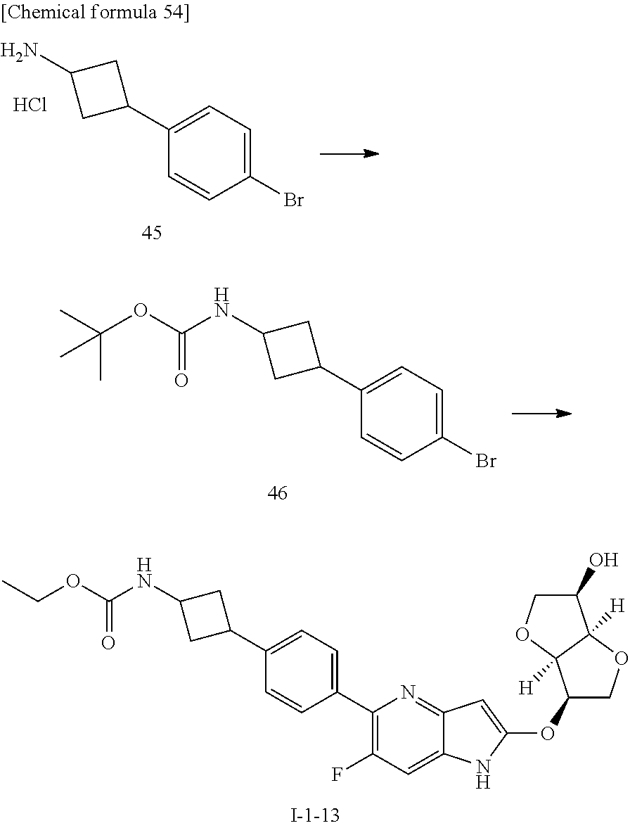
C1(C2=CC=C(Br)C=C2)CC(NC(OC(C)(C)C)=O)C1.C1(C2=CC=C(C3=C(F)C=C4C(=N3)C=C(OC3COC5([H])C3([H])OCC5O)N4)C=C2)CC(NC(OCC)=O)C1.C1(C2=CC=C(Br)C=C2)CC(N)C1.Cl
